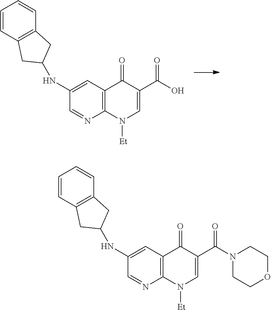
C1(NC2CC3=C(C=CC=C3)C2)=CC2=C(N=C1)N([Et])C=C(C(O)=O)C2=O.C1(NC2CC3=C(C=CC=C3)C2)=CC2=C(N=C1)N([Et])C=C(C(N1CCOCC1)=O)C2=O
